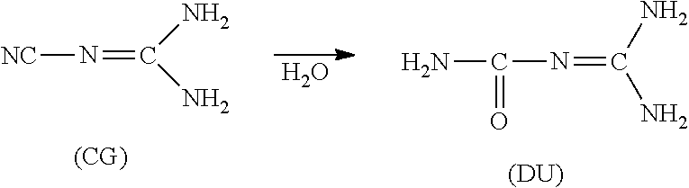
[NC]N=C(N)N.O.NC(=O)N=C(N)N.[(DU)]
